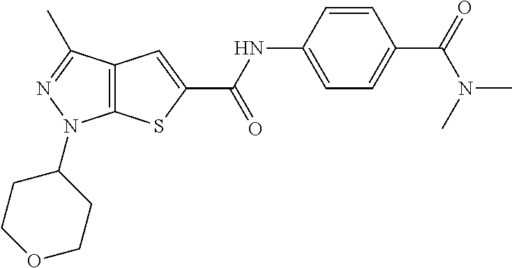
C12=C(C(C)=NN1C1CCOCC1)C=C(C(NC1=CC=C(C(=O)N(C)C)C=C1)=O)S2
